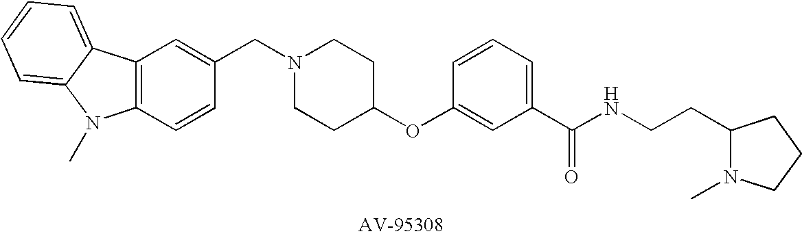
C1(CN2CCC(OC3=CC(C(NCCC4N(C)CCC4)=O)=CC=C3)CC2)=CC2=C(C=C1)N(C)C1=CC=CC=C21
